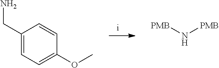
C1(CN)=CC=C(OC)C=C1.[PMB]N[PMB]
